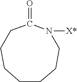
C1CCCCC(=O)N([X*])CC1
